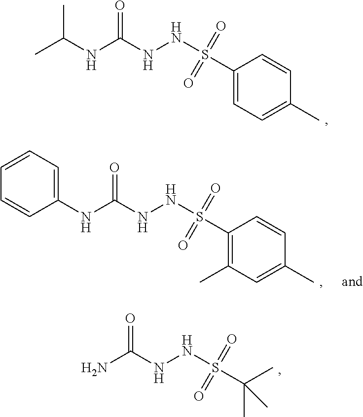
C1(S(NNC(NC(C)C)=O)(=O)=O)=CC=C(C)C=C1.C1(S(NNC(NC2=CC=CC=C2)=O)(=O)=O)=C(C)C=C(C)C=C1.C(S(NNC(N)=O)(=O)=O)(C)(C)C
